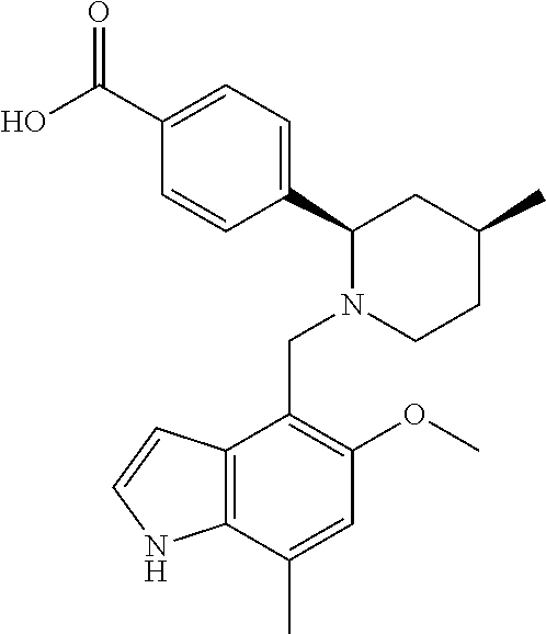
C(C1=C(OC)C=C(C)C2=C1C=CN2)N1CCC(C)CC1C1=CC=C(C(O)=O)C=C1
